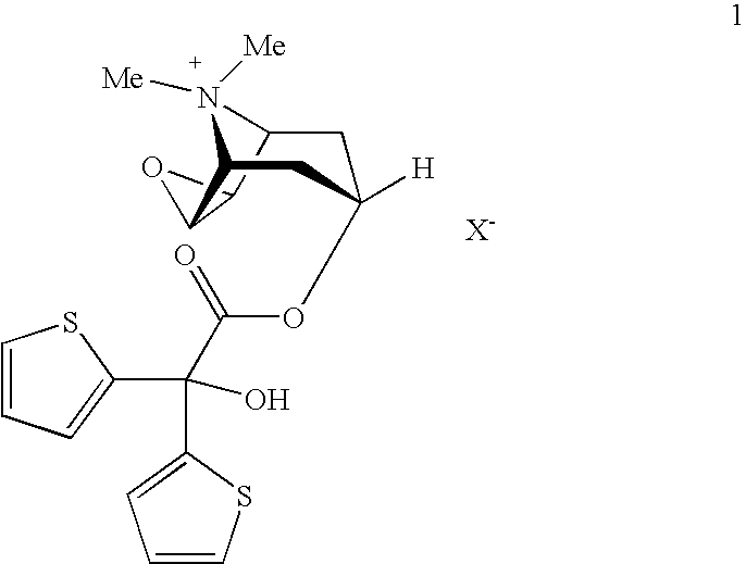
C12C3N([Me])([Me])C(C1O2)CC(OC(C(C1=CC=CS1)(C1=CC=CS1)O)=O)([H])C3
